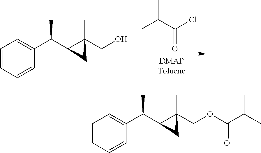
C1=CC=CC(C(C2C(CO)(C)C2)C)=C1.CC(C(Cl)=O)C.C1=CC=CC(C(C2C(COC(C(C)C)=O)(C)C2)C)=C1
